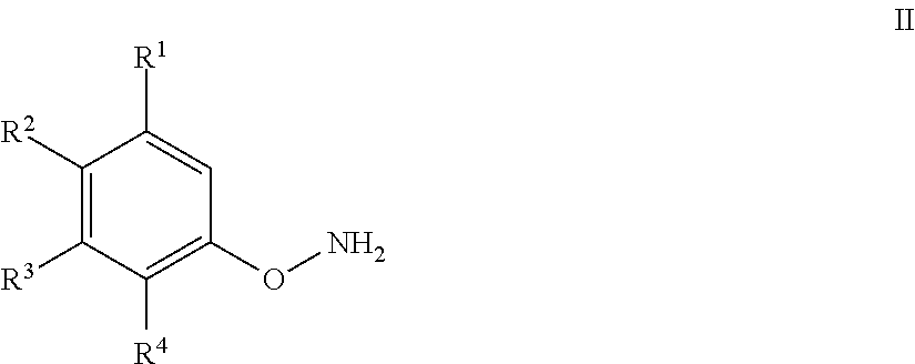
C1(ON)=C([R4])C([R3])=C([R2])C([R1])=C1
